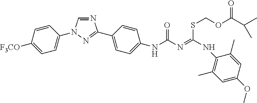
N1=CN(C2=CC=C([F3CO])C=C2)N=C1C1=CC=C(NC(N=C(NC2=C(C)C=C(OC)C=C2C)SCOC(C(C)C)=O)=O)C=C1
